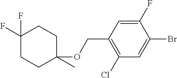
C1(F)(F)CCC(C)(OCC2=C(Cl)C=C(Br)C(F)=C2)CC1
